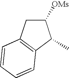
C1([OMs])CC2=C(C1C)C=CC=C2
